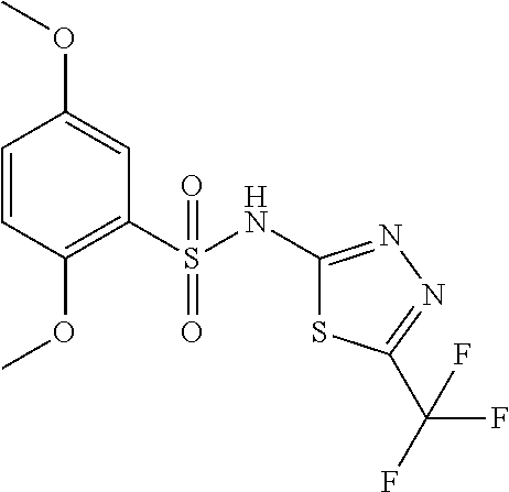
C1=CC(OC)=C(S(NC2=NN=C(C(F)(F)F)S2)(=O)=O)C=C1OC
